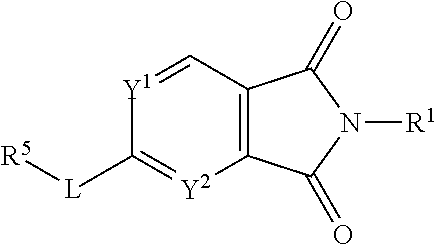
[L](C1=[Y2]C2=C(C=[Y1]1)C(=O)N([R1])C2=O)[R5]
